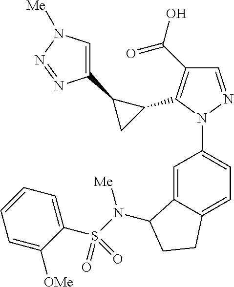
C1(C(O)=O)=C(C2C(C3=CN([Me])N=N3)C2)N(C2=CC=C3C(=C2)C(N(S(C2=CC=CC=C2[OMe])(=O)=O)[Me])CC3)N=C1
